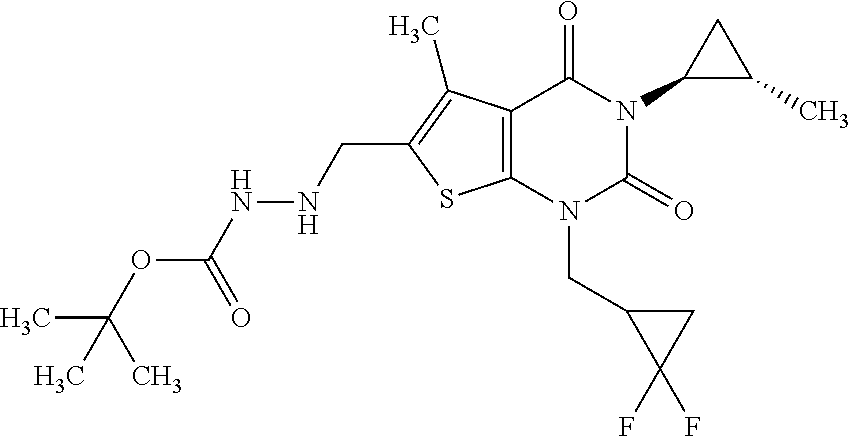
C12=C(N(CC3C(F)(F)C3)C(=O)N(C3C(C)C3)C1=O)SC(CNNC(OC(C)(C)C)=O)=C2C
